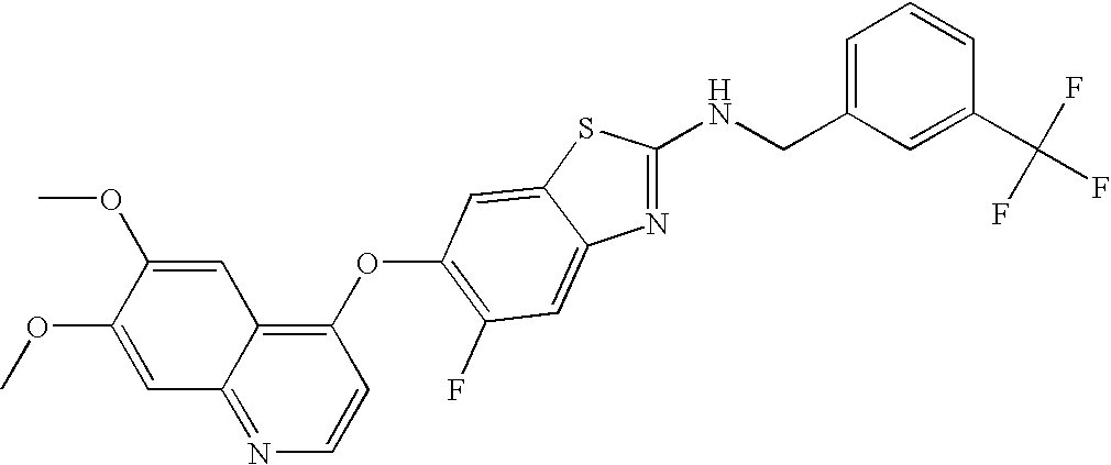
C1=C(OC)C(OC)=CC2=NC=CC(OC3=C(F)C=C4C(=C3)SC(NCC3=CC=CC(C(F)(F)F)=C3)=N4)=C12
